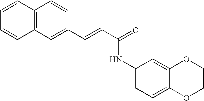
C(=CC(=O)NC1=CC=C2C(=C1)OCCO2)C1=CC2=C(C=C1)C=CC=C2
